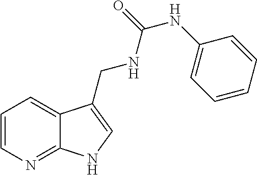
C1=CN=C2C(=C1)C(CNC(=O)NC1=CC=CC=C1)=CN2
